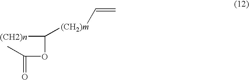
C(OC(=O)C)([(CH2)n])[(CH2)m]C=C
